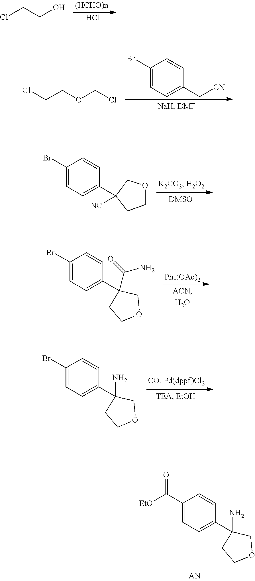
C1(C(=O)[EtO])=CC=C(C2(N)CCOC2)C=C1.Cl.ClCCO.C1(Br)=CC=C(C[CN])C=C1.ClCCOCCl.C1(Br)=CC=C(C2([NC])CCOC2)C=C1.[PhI(OAc)2].C1(Br)=CC=C(C2(C(N)=O)CCOC2)C=C1.C1(Br)=CC=C(C2(N)CCOC2)C=C1
